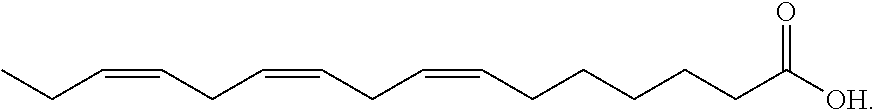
CCC=CCC=CCC=CCCCCCC([OH])=O
